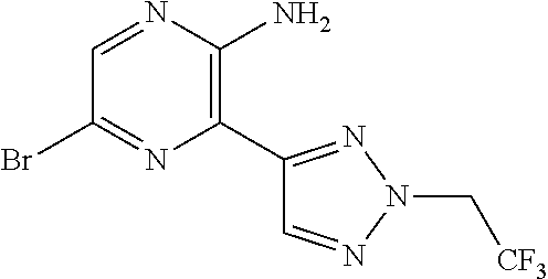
C1(Br)=NC(C2=NN(C[CF3])N=C2)=C(N)N=C1
